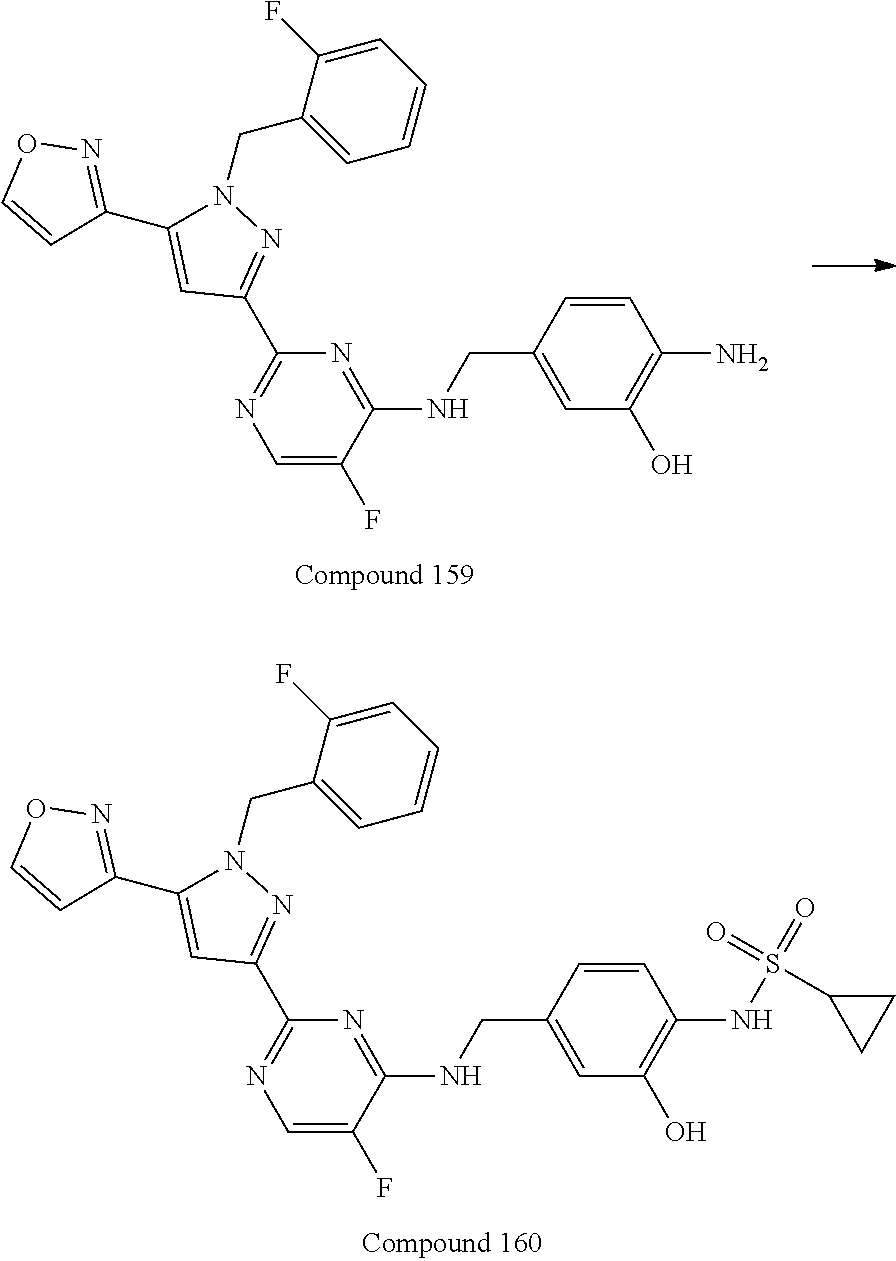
C1=C(F)C(NCC2=CC(O)=C(N)C=C2)=NC(C2=NN(CC3=CC=CC=C3F)C(C3=NOC=C3)=C2)=N1.C1=C(F)C(NCC2=CC(O)=C(NS(=O)(=O)C3CC3)C=C2)=NC(C2=NN(CC3=CC=CC=C3F)C(C3=NOC=C3)=C2)=N1
